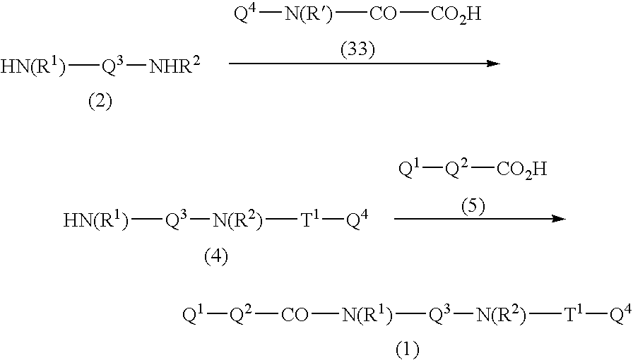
[HN(R1)][Q3][N(R2)][T1][Q4].[Q1][Q2][CO2H].[Q1][Q2][CO][N(R1)][Q3][N(R2)][T1][Q4].[Q4][N(R)][CO][CO2H].[HN(R1)][Q3][NHR2]
